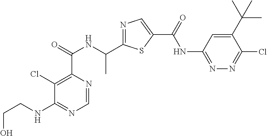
C1=NC(C(=O)NC(C2=NC=C(C(=O)NC3=NN=C(Cl)C(C(C)(C)C)=C3)S2)C)=C(Cl)C(NCCO)=N1
